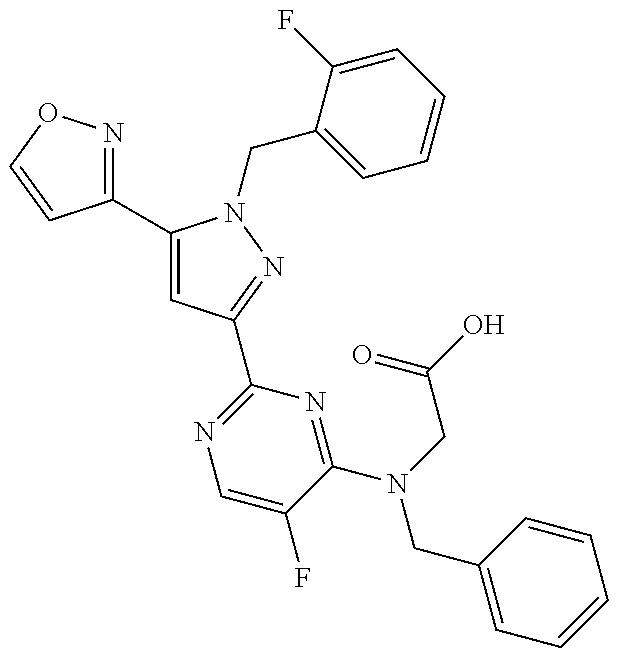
C1(C2=CC(C3=NC=C(F)C(N(CC(O)=O)CC4=CC=CC=C4)=N3)=NN2CC2=CC=CC=C2F)=NOC=C1
